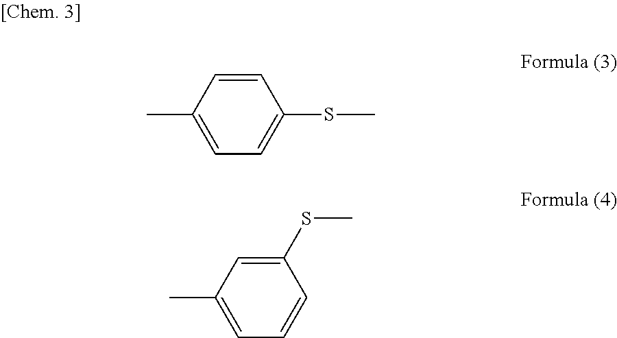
C1(SC)=CC=C(C)C=C1.C1=CC=C(C)C=C1SC
